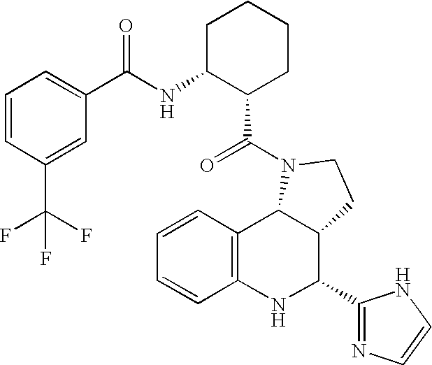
C12=C(NC(C3=NC=CN3)C3C1N(C(=O)C1CCCCC1NC(=O)C1=CC=CC(C(F)(F)F)=C1)CC3)C=CC=C2
